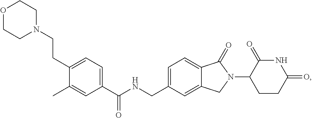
C(NCC1=CC=C2C(=C1)CN(C1CCC(=O)NC1=O)C2=O)(C1=CC=C(CCN2CCOCC2)C(C)=C1)=O
